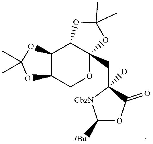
C12C(COC3(CC4([D])[CbzN]C([tBu])OC4=O)C1OC(C)(C)O3)OC(C)(C)O2
